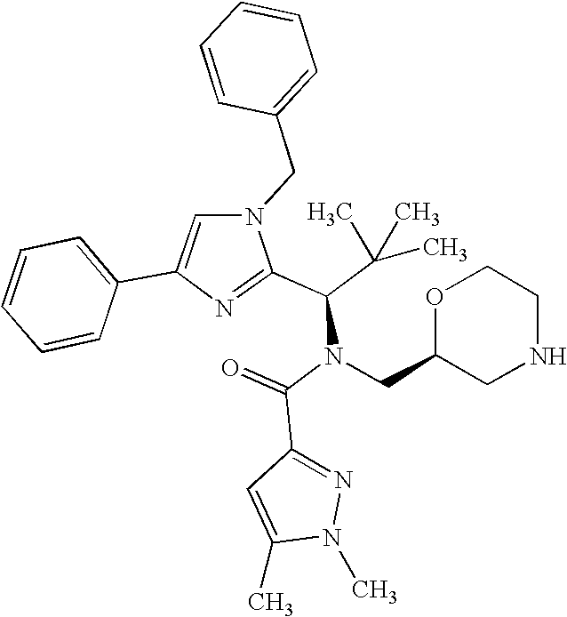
N1(CC2=CC=CC=C2)C=C(C2=CC=CC=C2)N=C1C(C(C)(C)C)N(C(C1=NN(C)C(C)=C1)=O)CC1CNCCO1
